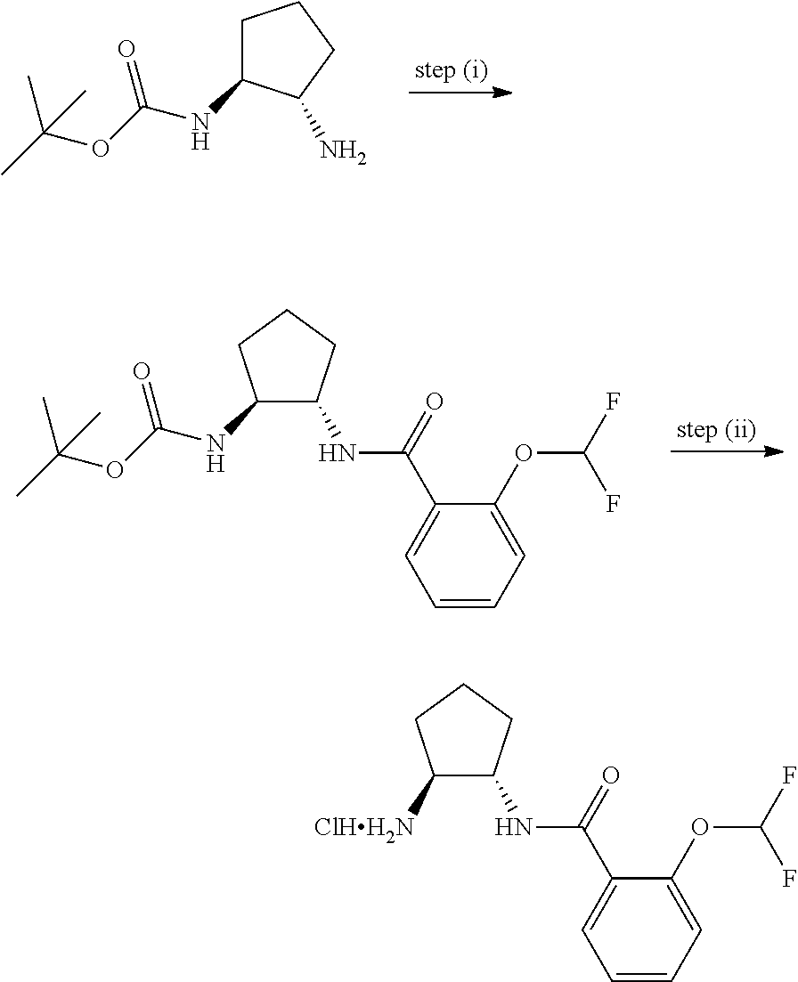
C1C(NC(OC(C)(C)C)=O)C(N)CC1.C1(NC(OC(C)(C)C)=O)C(NC(C2=CC=CC=C2OC(F)F)=O)CCC1.C1(NC(C2=CC=CC=C2OC(F)F)=O)C([ClHH2N])CCC1
